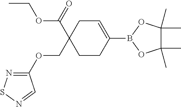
C1=C(B2OC(C)(C)C(C)(C)O2)CCC(C(=O)OCC)(COC2=NSN=C2)C1
